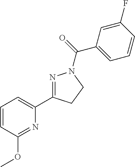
C1=CC(OC)=NC(C2=NN(C(=O)C3=CC=CC(F)=C3)CC2)=C1
